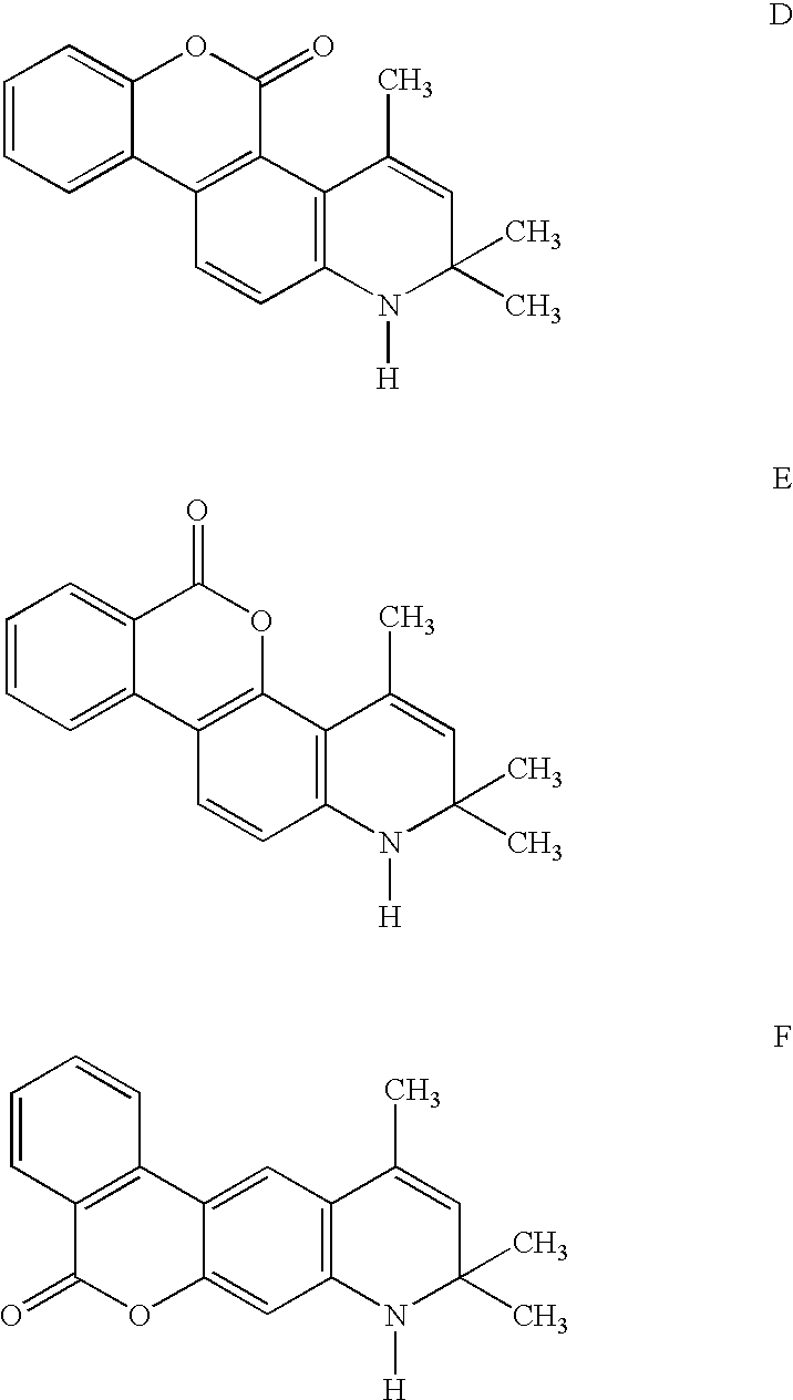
C1=CC=C2C(=C1)OC(=O)C1=C2C=CC2=C1C(C)=CC(C)(C)N2[H].C1=CC=C2C(=C1)C(=O)OC1=C2C=CC2=C1C(C)=CC(C)(C)N2[H].C12=CC3=C(C=C1OC(=O)C1=C2C=CC=C1)N([H])C(C)(C)C=C3C
